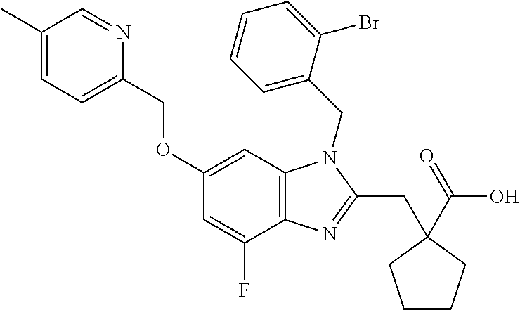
C1(OCC2=CC=C(C)C=N2)=CC2=C(C(F)=C1)N=C(CC1(C(O)=O)CCCC1)N2CC1=CC=CC=C1Br
